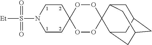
C1CC2(CCN1S([Et])(=O)=O)OOC1(OO2)C2CC3CC(CC1C3)C2
